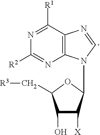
C1(O)C([X])C(N2C3=C(C([R1])=NC([R2])=N3)N=C2)OC1C[R3]
